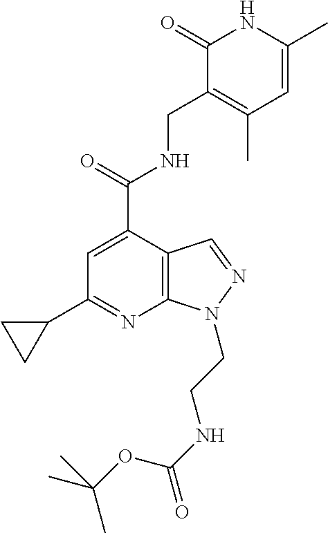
C1=C(C(=O)NCC2=C(C)C=C(C)NC2=O)C2=C(N=C1C1CC1)N(CCNC(=O)OC(C)(C)C)N=C2
